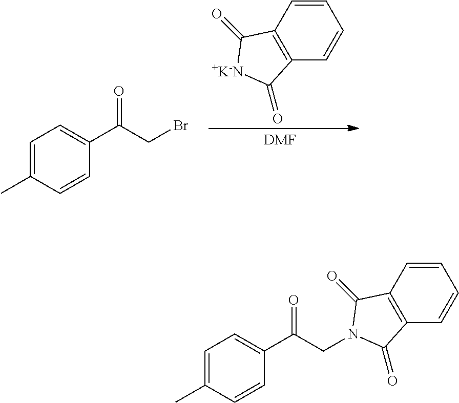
C1=CC=CC2=C1C(=O)[+K-N]C2=O.[DMF].C1=C(C)C=CC(C(CBr)=O)=C1.C1=C(C)C=CC(C(CN2C(=O)C3=C(C=CC=C3)C2=O)=O)=C1
